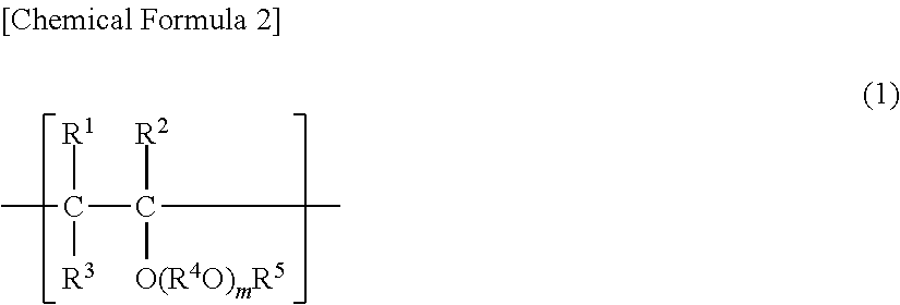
C(C)(C(C)([R2])[O(R4O)mR5])([R1])[R3]
